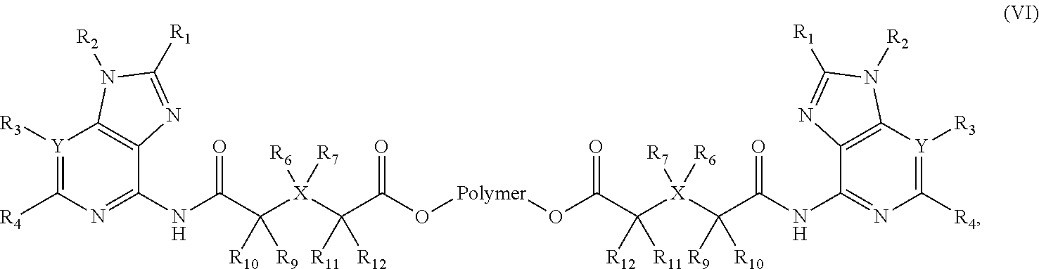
[Y]1([R3])=C([R4])N=C(NC(C([X](C(C(O[Polymer]OC(C([R12])([R11])[X](C([R9])([R10])C(NC2=NC([R4])=[Y]([R3])C3=C2N=C([R1])N3[R2])=O)([R7])[R6])=O)=O)([R11])[R12])([R6])[R7])([R10])[R9])=O)C2=C1N([R2])C([R1])=N2
